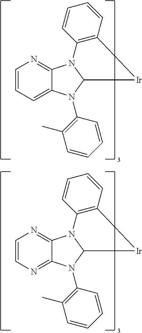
C1=CC=C2C(=N1)N1C(N2C2=C(C)C=CC=C2)[Ir]C2=C1C=CC=C2.C1=CN=C2C(=N1)N1C(N2C2=C(C)C=CC=C2)[Ir]C2=C1C=CC=C2
